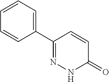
C1(C2=CC=CC=C2)=NNC(=O)C=C1
